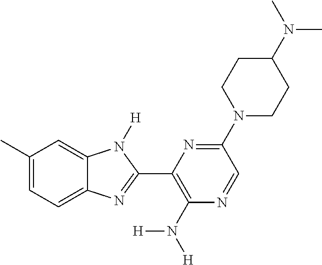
C1(C)=CC=C2C(=C1)N([H])C(C1=C(N([H])[H])N=CC(N3CCC(N(C)C)CC3)=N1)=N2
